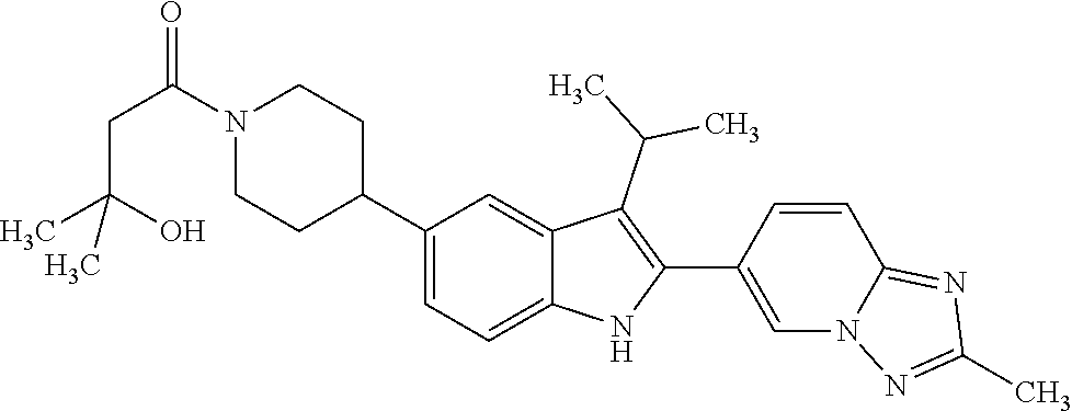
C1(C2CCN(C(CC(C)(O)C)=O)CC2)=CC=C2C(=C1)C(C(C)C)=C(C1=CN3C(=NC(C)=N3)C=C1)N2
